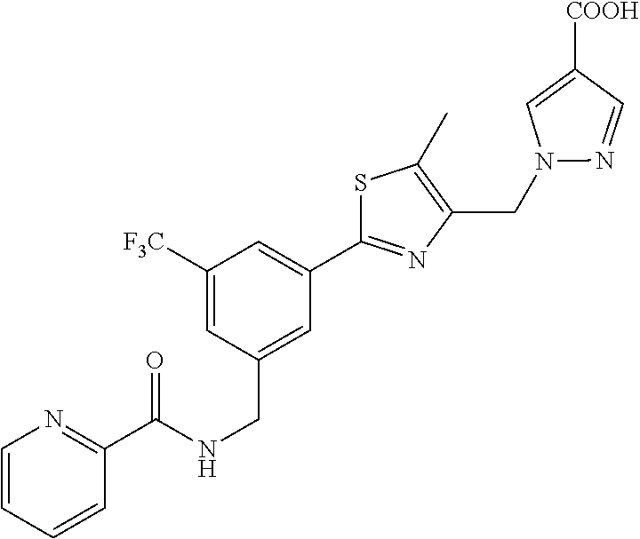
N1(CC2=C(C)SC(C3=CC([F3C])=CC(CNC(C4=NC=CC=C4)=O)=C3)=N2)N=CC([COOH])=C1
